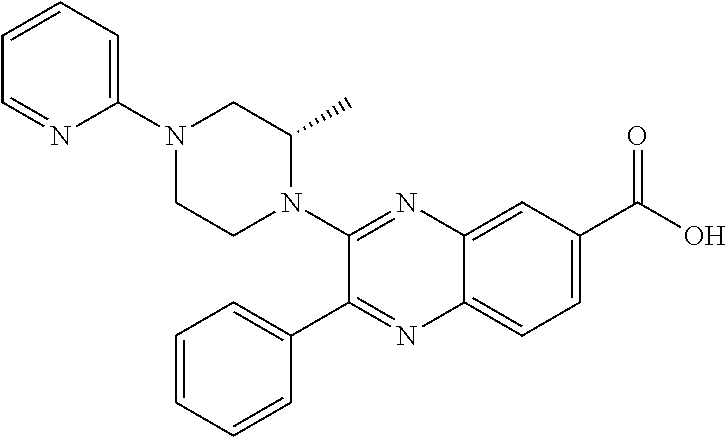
C12=CC(C(O)=O)=CC=C1N=C(C1=CC=CC=C1)C(N1C(C)CN(C3=CC=CC=N3)CC1)=N2
